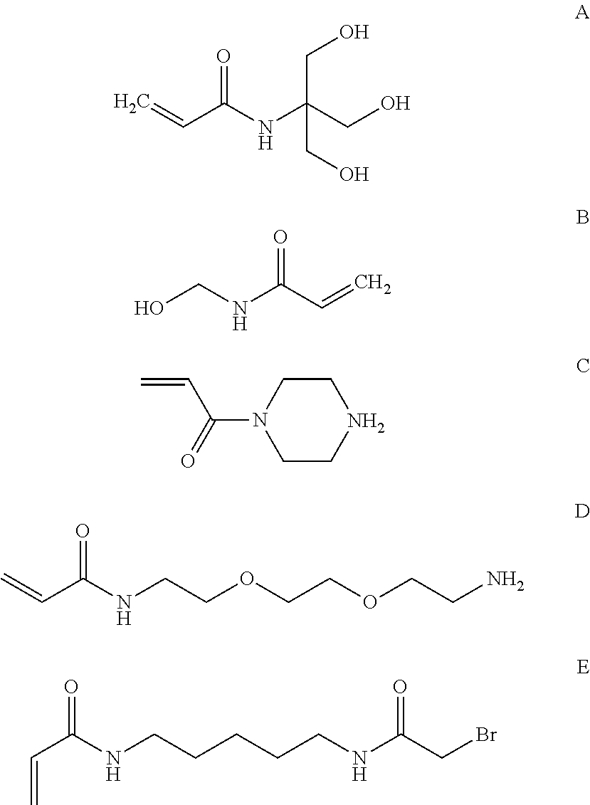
C=CC(NC(CO)(CO)CO)=O.OCNC(C=C)=O.C=CC(N1CCNCC1)=O.C=CC(NCCOCCOCCN)=O.C=CC(NCCCCCNC(CBr)=O)=O
